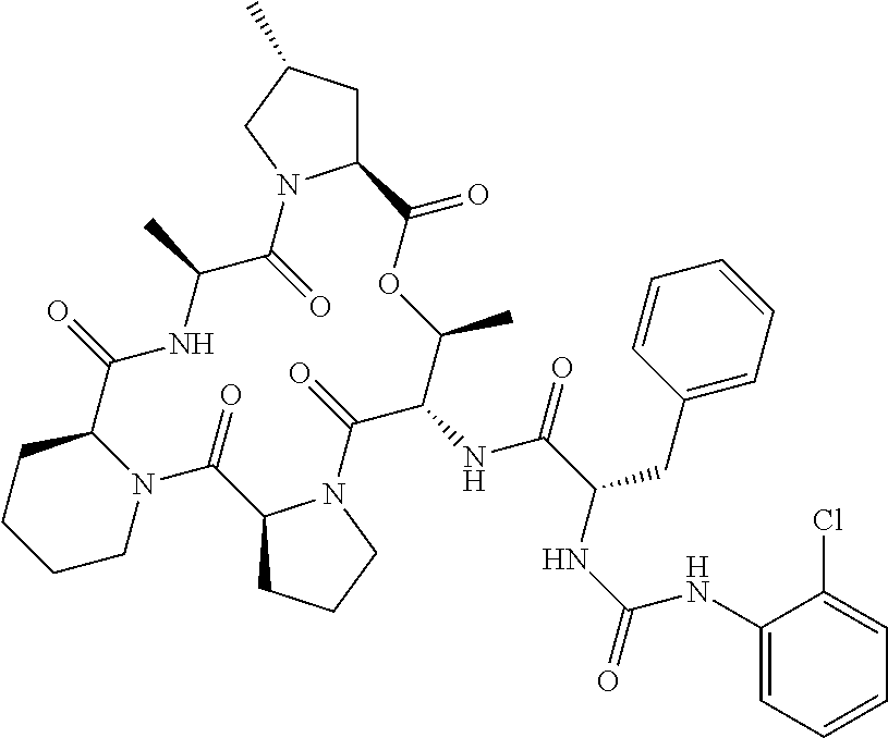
C12CC(C)CN1C(=O)C(C)NC(=O)C1CCCCN1C(=O)C1CCCN1C(=O)C(NC(=O)C(CC1=CC=CC=C1)NC(=O)NC1=CC=CC=C1Cl)C(C)OC2=O
